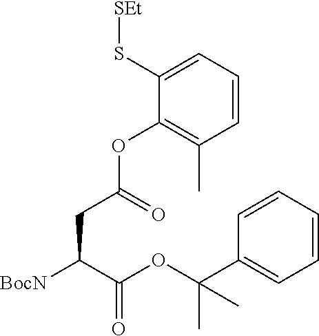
[BocN]C(C(OC(C1=CC=CC=C1)(C)C)=O)CC(OC1=C(C)C=CC=C1S[SEt])=O
